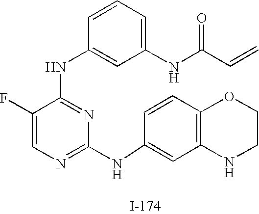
C1(F)=CN=C(NC2=CC3=C(C=C2)OCCN3)N=C1NC1=CC(NC(C=C)=O)=CC=C1
